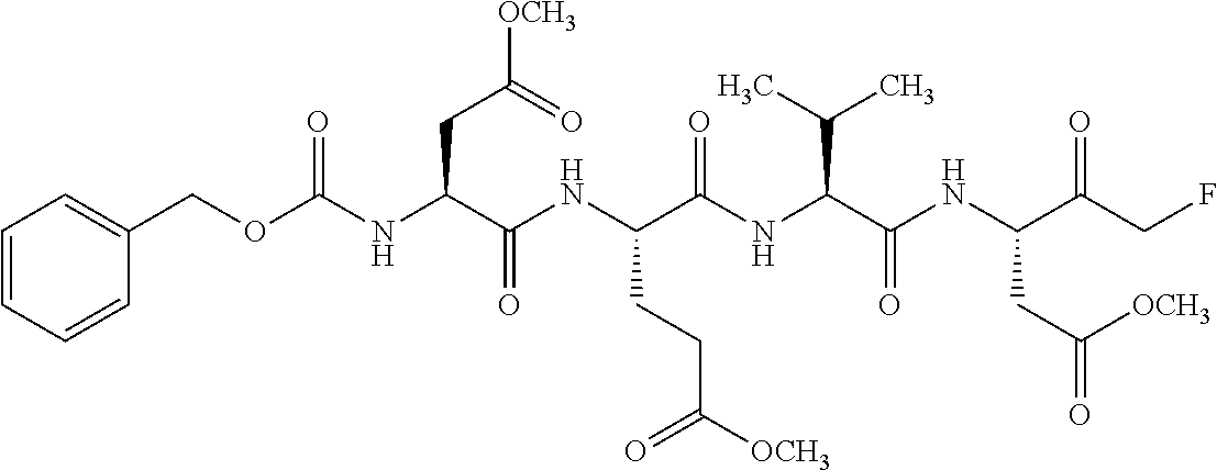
O=C(NC(C(NC(C(NC(C(NC(C(CF)=O)CC(=O)[OCH3])=O)C(C)C)=O)CCC([OCH3])=O)=O)CC([OCH3])=O)OCC1=CC=CC=C1
